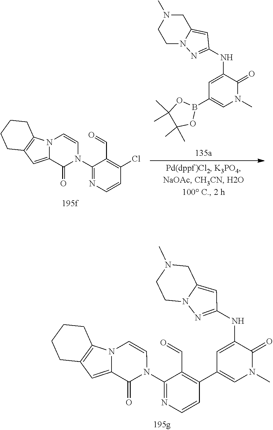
C1(N2C(=O)C3=CC4=C(N3C=C2)CCCC4)=NC=CC(C2=CN(C)C(=O)C(NC3=NN4C(=C3)CN(C)CC4)=C2)=C1C=O.B1(C2=CN(C)C(=O)C(NC3=NN4C(=C3)CN(C)CC4)=C2)OC(C)(C)C(C)(C)O1.C1(N2C(=O)C3=CC4=C(N3C=C2)CCCC4)=NC=CC(Cl)=C1C=O
